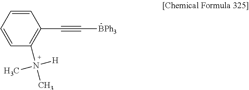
C1=CC=CC(N(C)([H])C)=C1C#C[BPh3]
